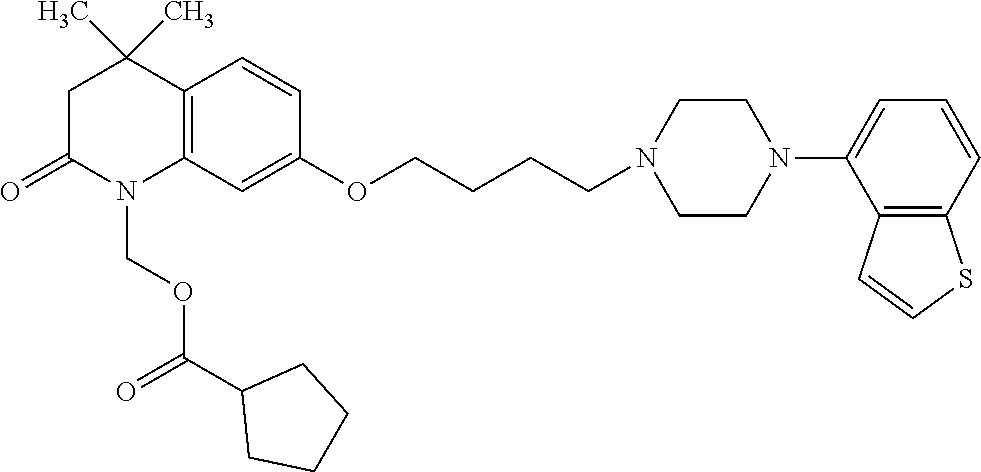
C12=C(C=C(OCCCCN3CCN(C4=CC=CC5=C4C=CS5)CC3)C=C1)N(COC(C1CCCC1)=O)C(=O)CC2(C)C
